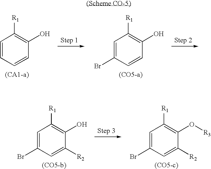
C1=CC=CC(O)=C1[R1].C1=C(Br)C=CC(O)=C1[R1].C1=C(Br)C=C([R2])C(O)=C1[R1].C1=C(Br)C=C([R2])C(O[R3])=C1[R1]
